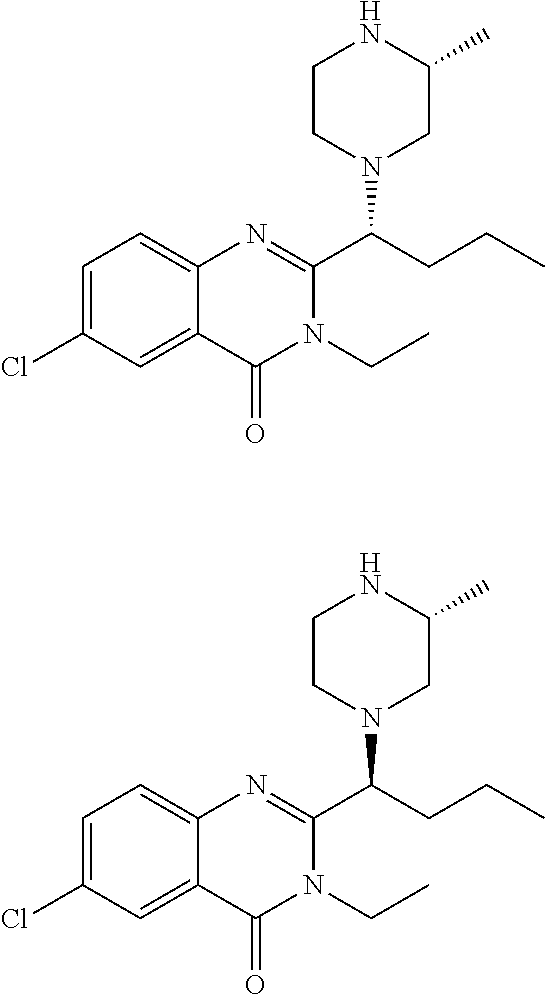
C1=C(Cl)C=C2C(=C1)N=C(C(CCC)N1CC(C)NCC1)N(CC)C2=O.C1=C(Cl)C=C2C(=C1)N=C(C(CCC)N1CC(C)NCC1)N(CC)C2=O
